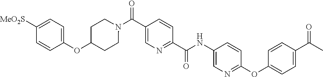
N(C(C1=NC=C(C(=O)N2CCC(OC3=CC=C([SO2Me])C=C3)CC2)C=C1)=O)C1=CN=C(OC2=CC=C(C(=O)C)C=C2)C=C1
